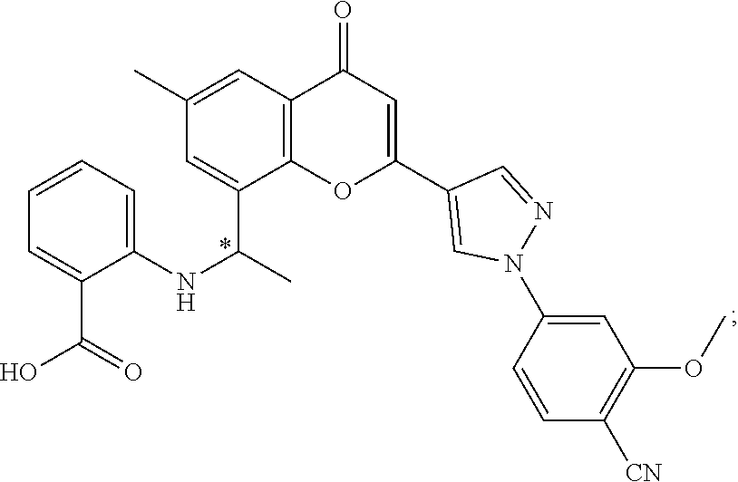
C12=C(OC(C3=CN(C4=CC(OC)=C([CN])C=C4)N=C3)=CC1=O)C(C(C)NC1=CC=CC=C1C(=O)O)=CC(C)=C2
